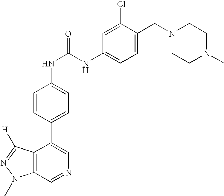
C12=C(C=NC=C1C1=CC=C(NC(=O)NC3=CC=C(CN4CCN(C)CC4)C(Cl)=C3)C=C1)N(C)N=C2[H]
